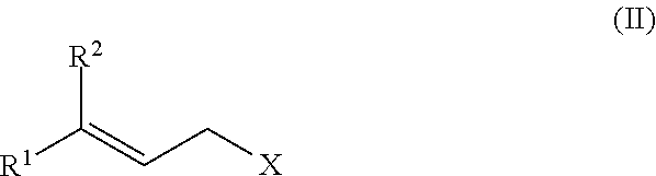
[R1]C(=CC[X])[R2]
